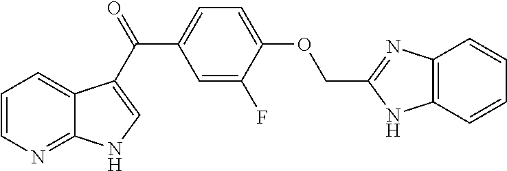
C1=CN=C2C(=C1)C(C(=O)C1=CC=C(OCC3=NC4=C(N3)C=CC=C4)C(F)=C1)=CN2
